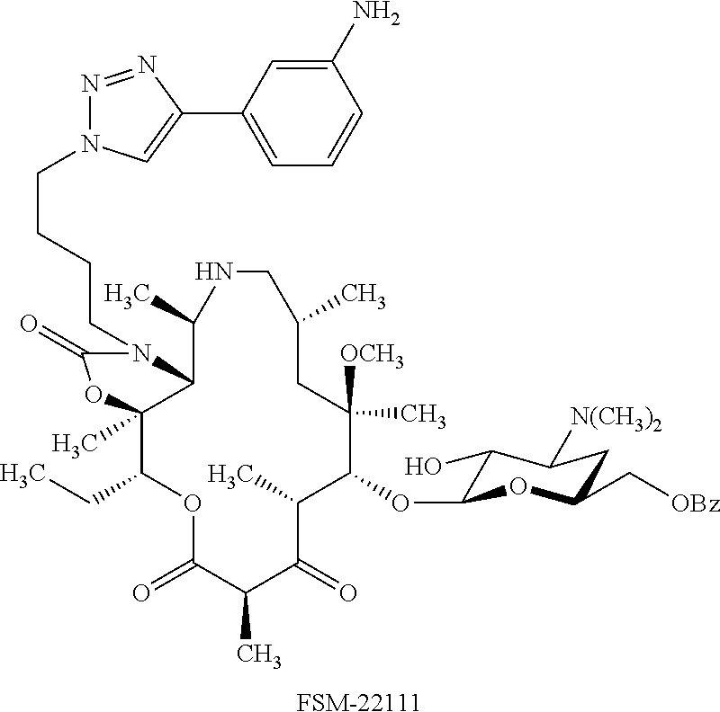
C1(OC2C(O)C([N(CH3)2])CC(C[OBz])O2)C([OCH3])(C)CC(C)CNC(C)C2C(C)(C(CC)OC(=O)C(C)C(=O)C1C)OC(=O)N2CCCCN1N=NC(C2=CC=CC(N)=C2)=C1.[FSM-22111]
